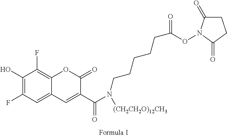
C1(O)=C(F)C=C2C(=C1F)OC(=O)C(C(N(CCCCCC(ON1C(=O)CCC1=O)=O)[(CH2CH2O)12CH3])=O)=C2
